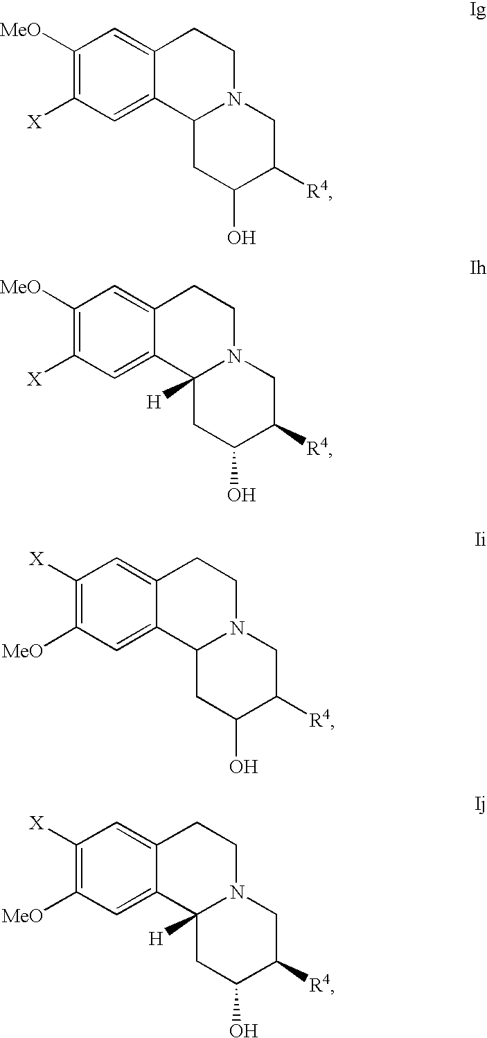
C1([MeO])=C([X])C=C2C(=C1)CCN1C2CC(O)C([R4])C1.C1([MeO])=C([X])C=C2C(=C1)CCN1C2([H])CC(O)C([R4])C1.C1([X])=C([MeO])C=C2C(=C1)CCN1C2CC(O)C([R4])C1.C1([X])=C([MeO])C=C2C(=C1)CCN1C2([H])CC(O)C([R4])C1
